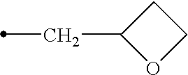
C1C(CC)OC1
